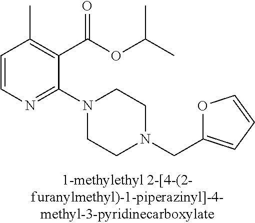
C1=CN=C(N2CCN(CC3=CC=CO3)CC2)C(C(OC(C)C)=O)=C1C
